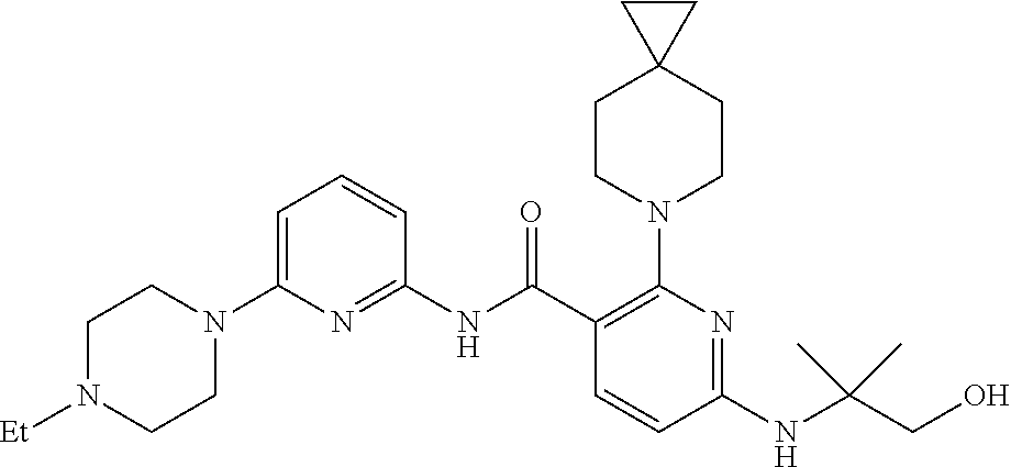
C1(NC(C2=C(N3CCC4(CC3)CC4)N=C(NC(CO)(C)C)C=C2)=O)=NC(N2CCN([Et])CC2)=CC=C1
